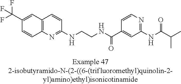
C12=C(N=C(NCCNC(C3=CC(NC(=O)C(C)C)=NC=C3)=O)C=C1)C=CC(C(F)(F)F)=C2
